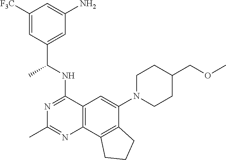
C12=C(C3=C(C(N4CCC(COC)CC4)=C1)CCC3)N=C(C)N=C2NC(C1=CC(N)=CC([F3C])=C1)C
